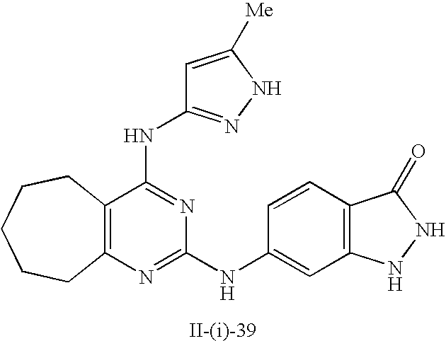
C12=C(C(NC3=NNC([Me])=C3)=NC(NC3=CC4=C(C=C3)C(=O)NN4)=N1)CCCCC2
